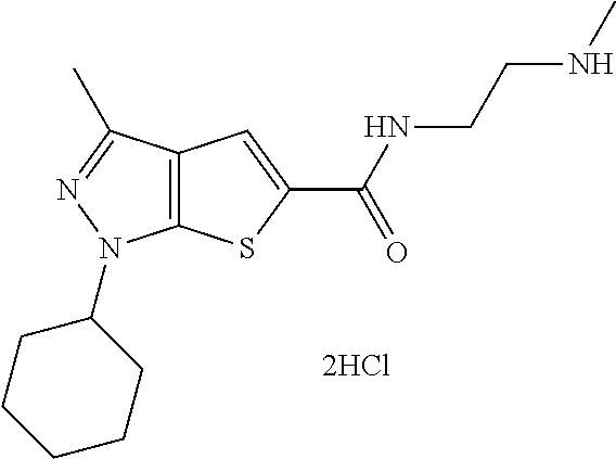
C12=C(C(C)=NN1C1CCCCC1)C=C(C(NCCNC)=O)S2
